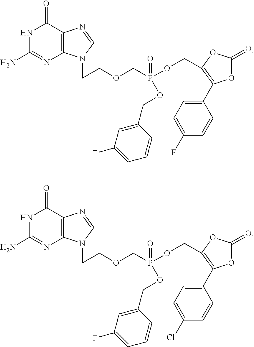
C12=C(C(=O)NC(N)=N1)N=CN2CCOCP(OCC1=C(C2=CC=C(F)C=C2)OC(=O)O1)(OCC1=CC(F)=CC=C1)=O.C12=C(C(=O)NC(N)=N1)N=CN2CCOCP(OCC1=C(C2=CC=C(Cl)C=C2)OC(=O)O1)(OCC1=CC(F)=CC=C1)=O
